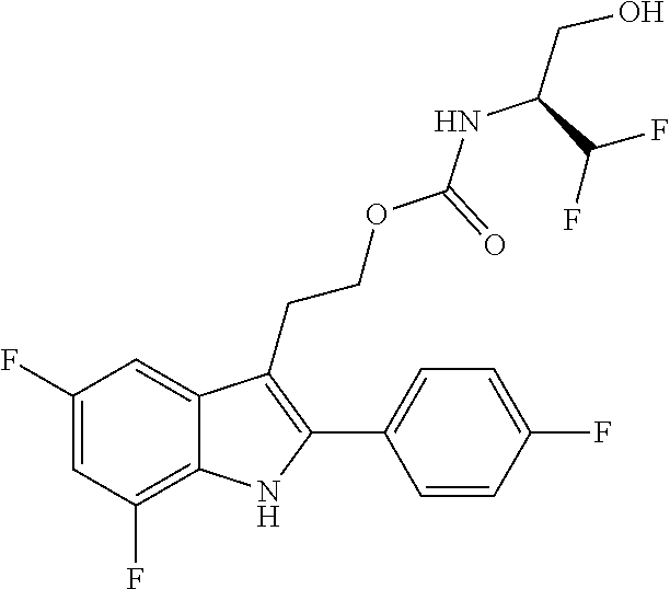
C1(F)=C2C(=CC(F)=C1)C(CCOC(NC(CO)C(F)F)=O)=C(C1=CC=C(F)C=C1)N2
